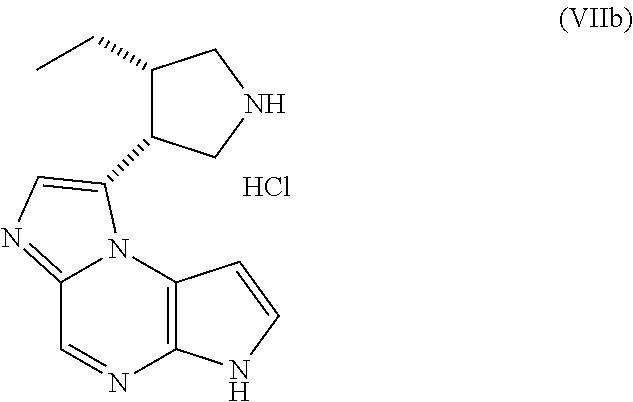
C12=C(N3C(=NC=C3C3C(CC)CNC3)C=N1)C=CN2.Cl
